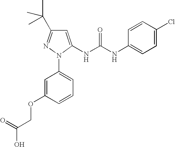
C1=C(OCC(O)=O)C=CC=C1N1N=C(C(C)(C)C)C=C1NC(NC1=CC=C(Cl)C=C1)=O
